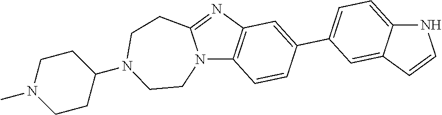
N12C3=C(N=C1CCN(C1CCN(C)CC1)CC2)C=C(C1=CC=C2C(=C1)C=CN2)C=C3
